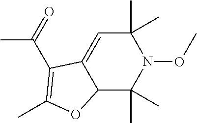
C12C(C)(C)N(OC)C(C)(C)C=C1C(C(=O)C)=C(C)O2
